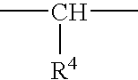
CC(C)[R4]
